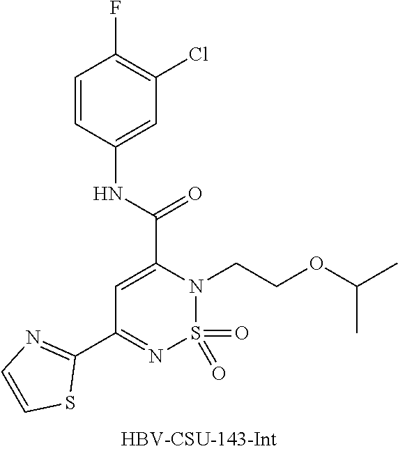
C1=CC(NC(=O)C2=CC(C3=NC=CS3)=NS(=O)(=O)N2CCOC(C)C)=CC(Cl)=C1F
